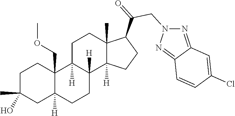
C1C(C)(O)CC2([H])C(COC)(C1)C1([H])C([H])(CC2)C2([H])C(C)(CC1)C(C(=O)CN1N=C3C(=N1)C=CC(Cl)=C3)CC2
